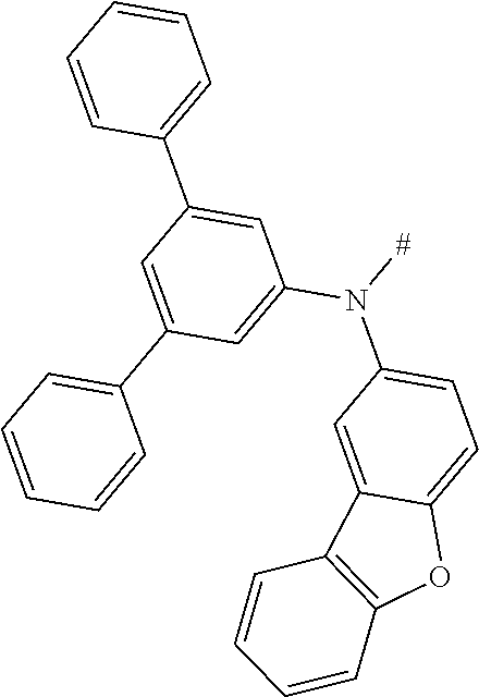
C1=C(C2=CC=CC=C2)C=C(C2=CC=CC=C2)C=C1N([#])C1=CC=C2C(=C1)C1=C(O2)C=CC=C1
